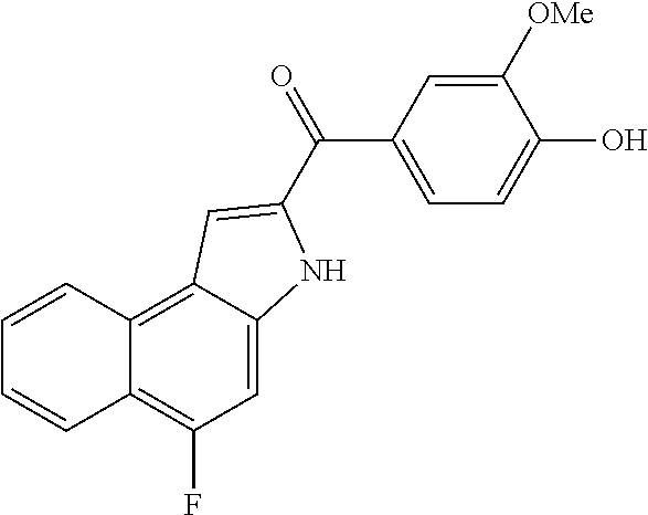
C1=C2C(=C3C(=C1F)C=CC=C3)C=C(C(=O)C1=CC=C(O)C([OMe])=C1)N2
